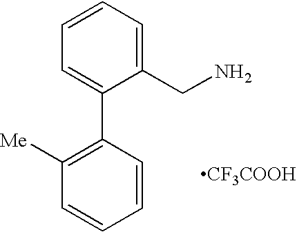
C1=C(C2=C([Me])C=CC=C2)C(CN)=CC=C1.[CF3COOH]
